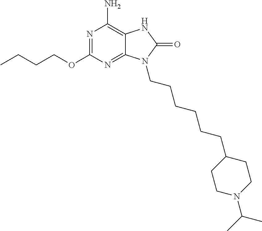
N1=C(OCCCC)N=C2C(=C1N)NC(=O)N2CCCCCCC1CCN(C(C)C)CC1
